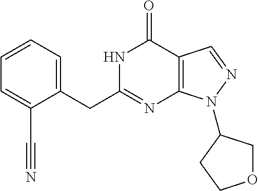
N1C(CC2=CC=CC=C2C#N)=NC2=C(C1=O)C=NN2C1COCC1
